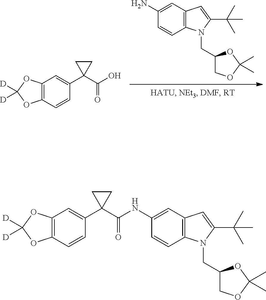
C1(N)=CC2=C(C=C1)N(CC1COC(C)(C)O1)C(C(C)(C)C)=C2.C12=C(C=CC(C3(C(=O)O)CC3)=C1)OC([D])([D])O2.C12=C(C=CC(C3(C(=O)NC4=CC5=C(C=C4)N(CC4COC(C)(C)O4)C(C(C)(C)C)=C5)CC3)=C1)OC([D])([D])O2
